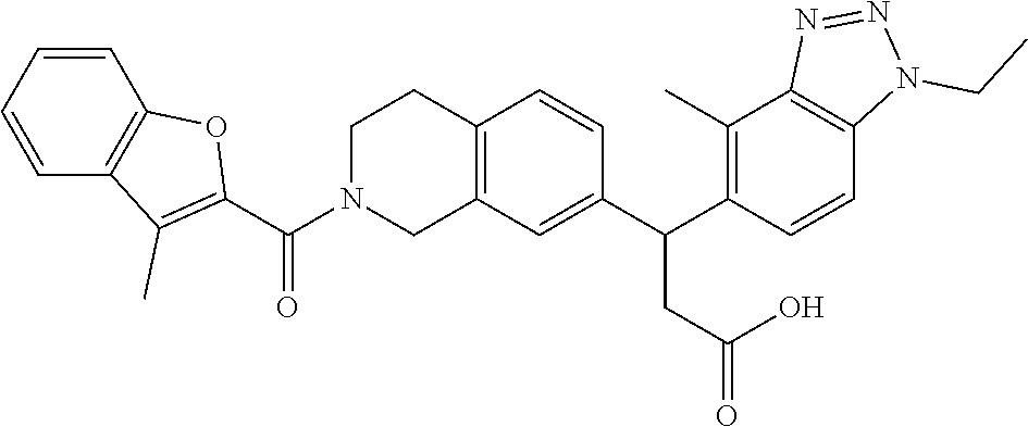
C12=C(C=C(C(C3=C(C)C4=C(C=C3)N(CC)N=N4)CC(=O)O)C=C1)CN(C(C1=C(C)C3=C(O1)C=CC=C3)=O)CC2
